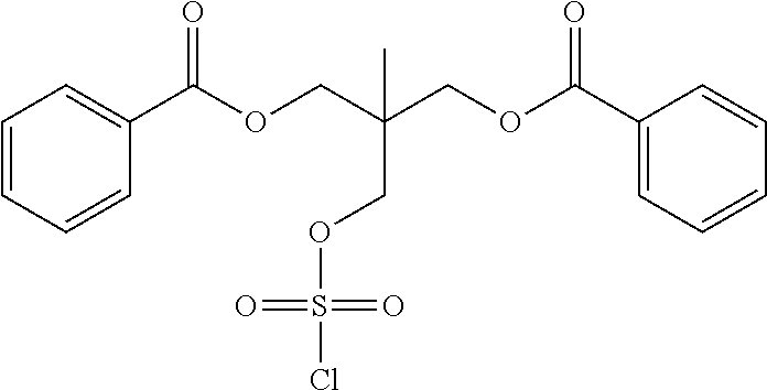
C1=CC=CC(C(OCC(COC(C2=CC=CC=C2)=O)(COS(Cl)(=O)=O)C)=O)=C1
